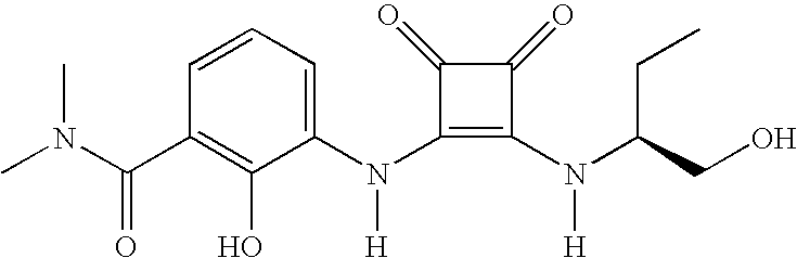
CN(C(C1=C(O)C(N(C2=C(N(C(CO)CC)[H])C(=O)C2=O)[H])=CC=C1)=O)C
